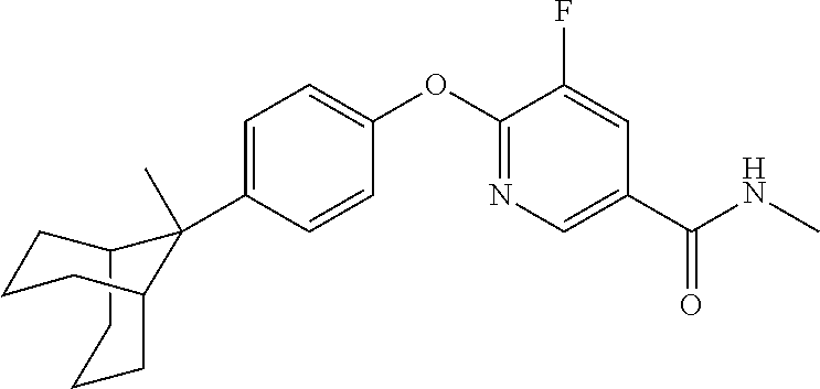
C12CCCC(CCC1)C2(C1=CC=C(OC2=NC=C(C(NC)=O)C=C2F)C=C1)C
